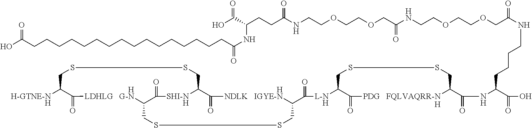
[H-GTNE-NH]C1C(=O)[HLDHLG   G-N]C2C(=O)[SHI-NH]C(CSSC1)C(=O)[HNDLK   IGYE-N]C(C(=O)[L-NH]C1C(=O)[PDG   FQLVAQRR-NH]C(C(=O)NC(C(=O)O)CCCCNC(COCCOCCNC(COCCOCCNC(CCC(C(O)=O)NC(CCCCCCCCCCCCCCCCC(O)=O)=O)=O)=O)=O)CSSC1)CSSC2
